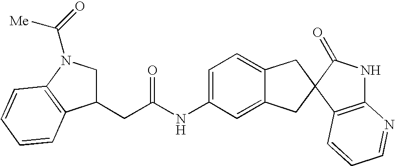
C1=C(NC(CC2CN(C(=O)[Me])C3=C2C=CC=C3)=O)C=C2C(=C1)CC1(C2)C2=C(NC1=O)N=CC=C2
